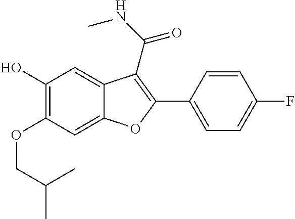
C12=CC(O)=C(OCC(C)C)C=C1OC(C1=CC=C(F)C=C1)=C2C(NC)=O
